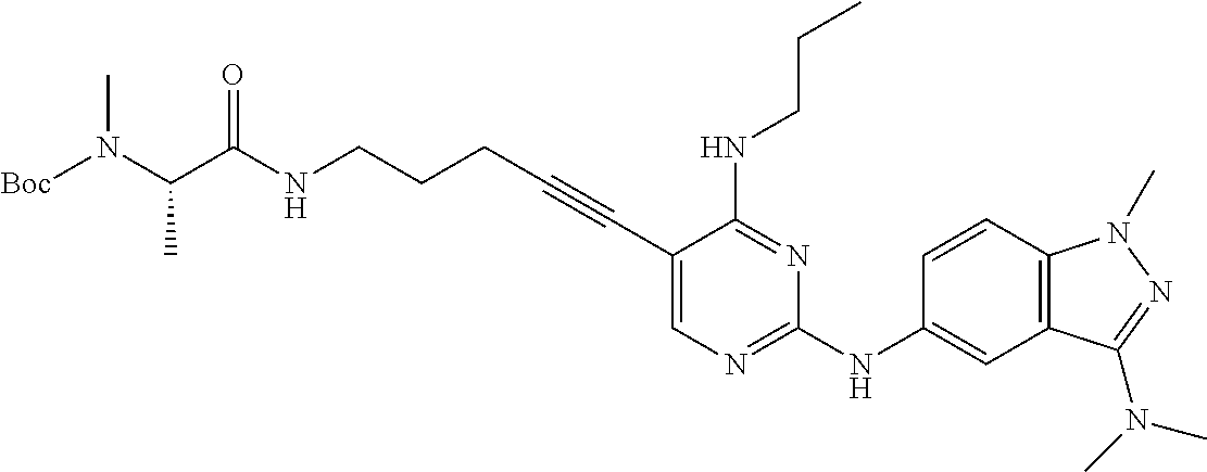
C(NCCCC#CC1=CN=C(NC2=CC3=C(C=C2)N(C)N=C3N(C)C)N=C1NCCC)(=O)C(N([Boc])C)C
